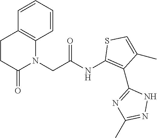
C(C(NC1=C(C2=NC(C)=NN2)C(C)=CS1)=O)N1C2=C(C=CC=C2)CCC1=O
